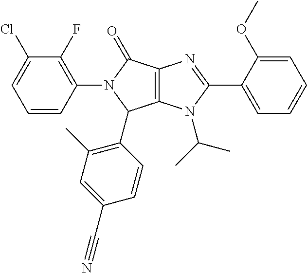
C12=C(N(C(C)C)C(C3=CC=CC=C3OC)=N1)C(C1=C(C)C=C(C#N)C=C1)N(C1=C(F)C(Cl)=CC=C1)C2=O
